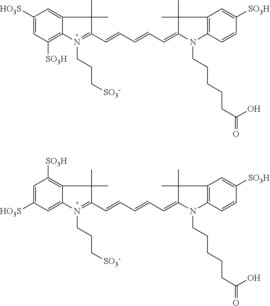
C1([HO3S])=CC([SO3H])=C2C(=C1)C(C)(C)C(C=CC=CC=C1N(CCCCCC(=O)O)C3=C(C=C([SO3H])C=C3)C1(C)C)=N2CCC[SO3-].C1=C([HO3S])C=C2C(=C1[SO3H])C(C)(C)C(C=CC=CC=C1N(CCCCCC(=O)O)C3=C(C=C([SO3H])C=C3)C1(C)C)=N2CCC[SO3-]
